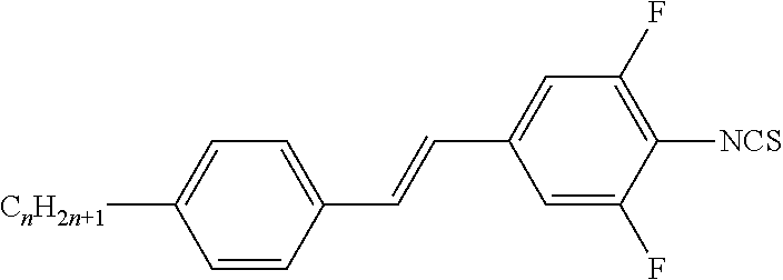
C1=CC(C=CC2=CC(F)=C([NCS])C(F)=C2)=CC=C1[CnH2n+1]
